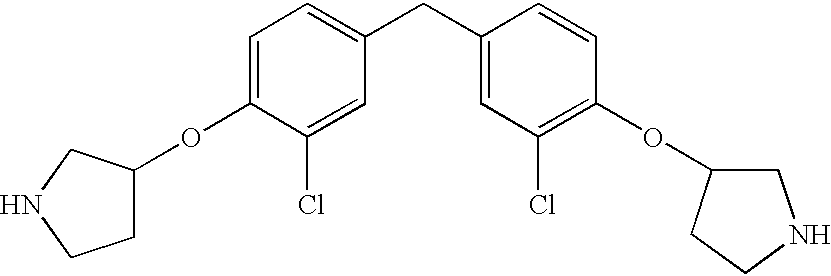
C1=C(OC2CCNC2)C(Cl)=CC(CC2=CC(Cl)=C(OC3CNCC3)C=C2)=C1
